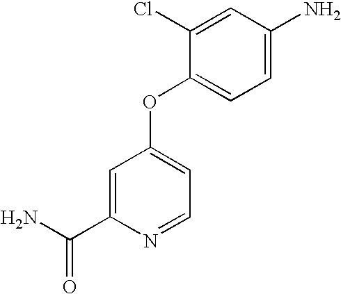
C1=C(C(N)=O)N=CC=C1OC1=CC=C(N)C=C1Cl
